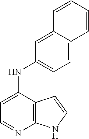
C1=C(NC2=CC=C3C(=C2)C=CC=C3)C2=C(N=C1)NC=C2
